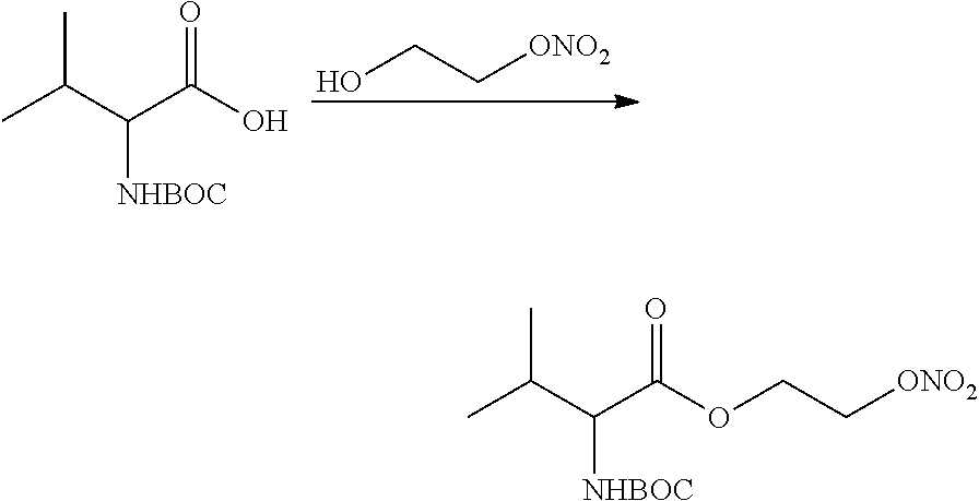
OCC[ONO2].CC(C(C(O)=O)[NHBOC])C.CC(C(C(=O)OCC[ONO2])[NHBOC])C
